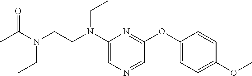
C1(N(CCN(C(C)=O)CC)CC)=CN=CC(OC2=CC=C(OC)C=C2)=N1
